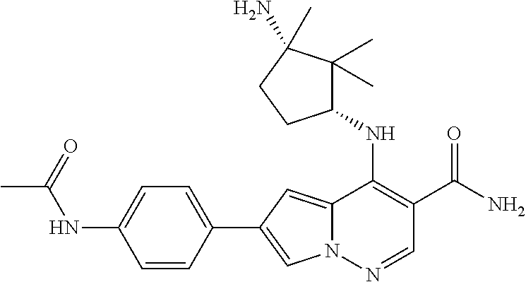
N12C(=CC(C3=CC=C(NC(C)=O)C=C3)=C1)C(NC1C(C)(C)C(N)(C)CC1)=C(C(N)=O)C=N2
